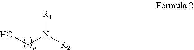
OCN([R2])[R1]
